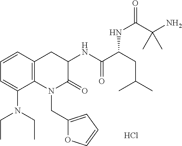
C1=CC2=C(C(N(CC)CC)=C1)N(CC1=CC=CO1)C(=O)C(NC(C(CC(C)C)NC(C(N)(C)C)=O)=O)C2.Cl
